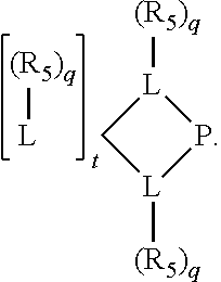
[L]1([(R5)q])C[L]([(R5)q])P1.[L][(R5)q]
